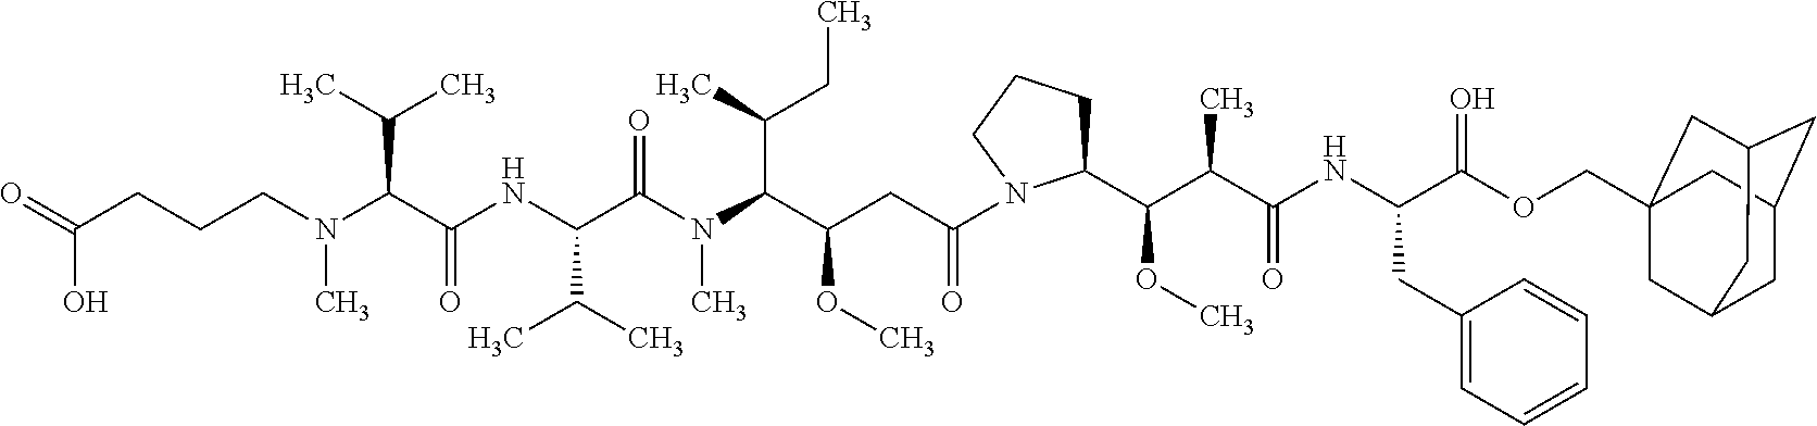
N(C(C(NC(C(N(C(C(CC(=O)N1C(C(C(C(=O)NC(C(=O)OCC23CC4CC(CC(C2)C4)C3)CC2=CC=CC=C2)C)OC)CCC1)OC)C(CC)C)C)=O)C(C)C)=O)C(C)C)(C)CCCC(=O)O
